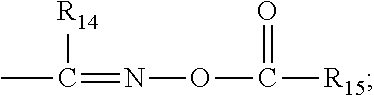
CC(=NOC(=O)[R15])[R14]
